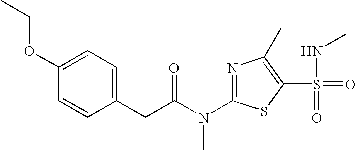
CCOC1=CC=C(CC(N(C2=NC(C)=C(S(NC)(=O)=O)S2)C)=O)C=C1
